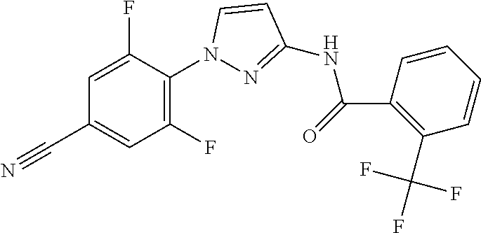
C1=C(F)C(N2N=C(NC(C3=C(C(F)(F)F)C=CC=C3)=O)C=C2)=C(F)C=C1C#N
